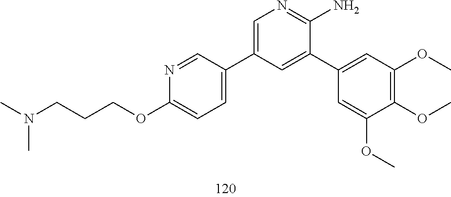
N(C)(C)CCCOC1=CC=C(C2=CN=C(N)C(C3=CC(OC)=C(OC)C(OC)=C3)=C2)C=N1
